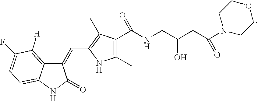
C1COCCN1C(CC(CNC(C1=C(C)NC(C=C2C3=C([H])C(F)=CC=C3NC2=O)=C1C)=O)O)=O
